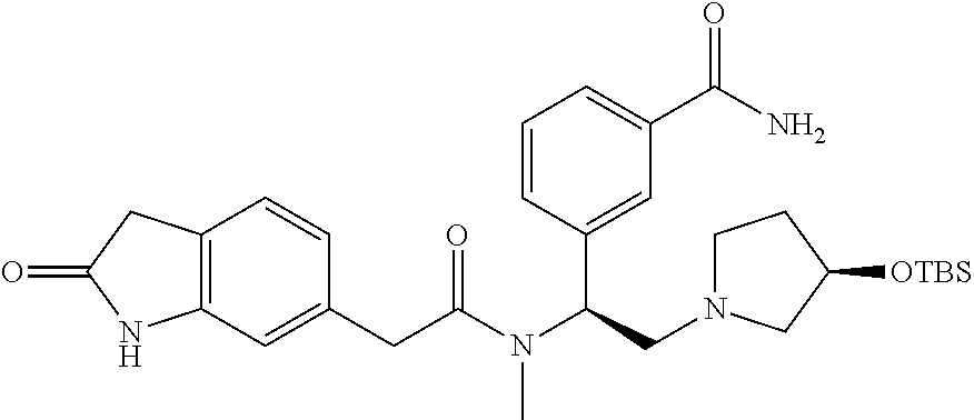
C1(CC(N(C(CN2CCC([OTBS])C2)C2=CC(C(=O)N)=CC=C2)C)=O)=CC2=C(C=C1)CC(=O)N2
